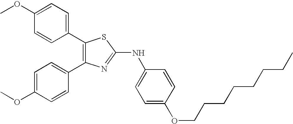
C1(C2=C(C3=CC=C(OC)C=C3)N=C(NC3=CC=C(OCCCCCCCC)C=C3)S2)=CC=C(OC)C=C1
